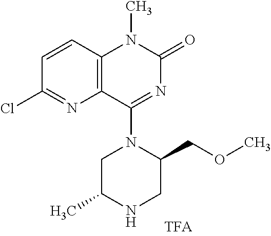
CN1C(=O)N=C(N2C(COC)CNC(C)C2)C2=C1C=CC(Cl)=N2
